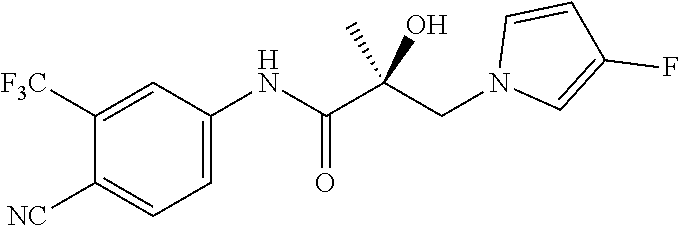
C1=C(NC(C(CN2C=C(F)C=C2)(C)O)=O)C=C([F3C])C([NC])=C1
